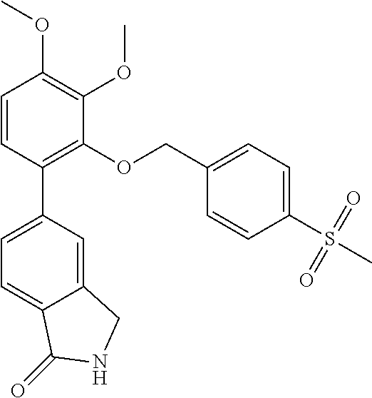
C12=CC(C3=C(OCC4=CC=C(S(=O)(=O)C)C=C4)C(OC)=C(OC)C=C3)=CC=C1C(=O)NC2
